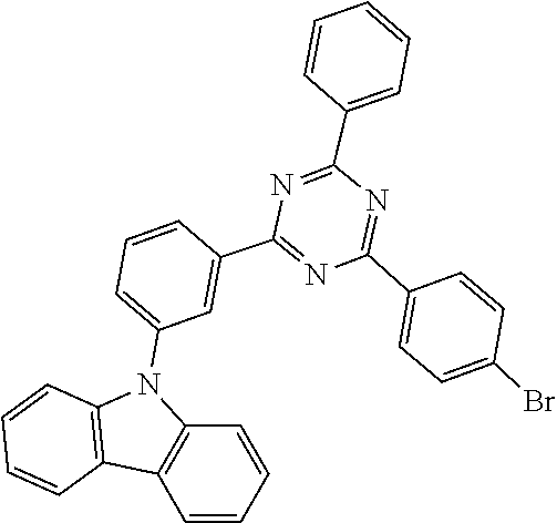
N1=C(C2=CC(N3C4=C(C5=C3C=CC=C5)C=CC=C4)=CC=C2)N=C(C2=CC=CC=C2)N=C1C1=CC=C(Br)C=C1
